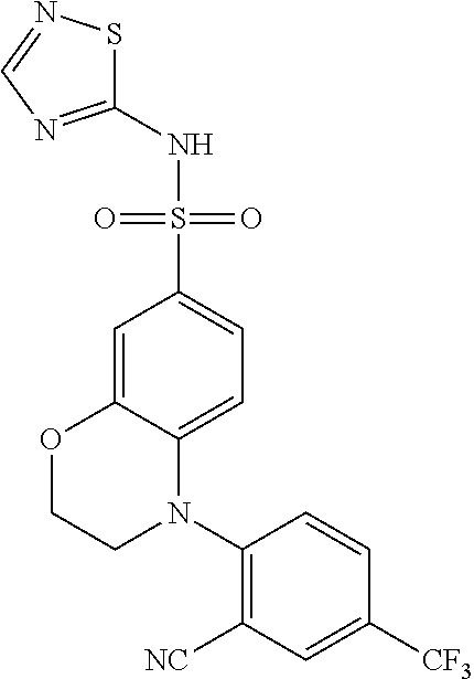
C1([NC])=C(N2C3=CC=C(S(=O)(=O)NC4=NC=NS4)C=C3OCC2)C=CC([CF3])=C1
